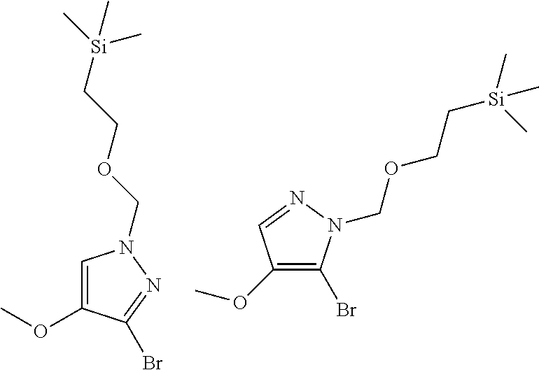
C1=C(OC)C(Br)=NN1COCC[Si](C)(C)C.C1(OC)=C(Br)N(COCC[Si](C)(C)C)N=C1
